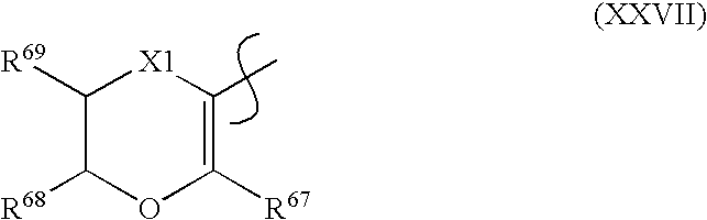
C1([R69])C([R68])OC([R67])=C(C)[X1]1
